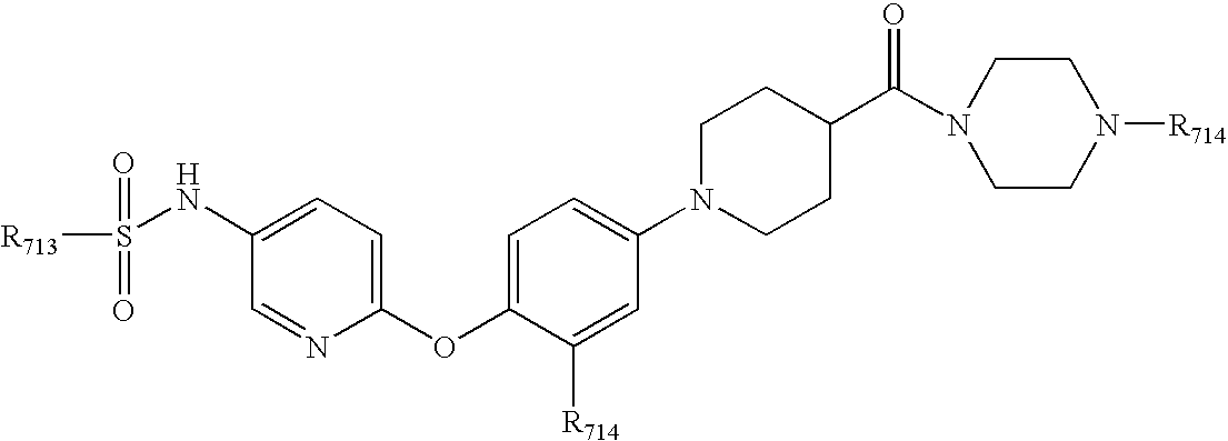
[R713]S(NC1=CC=C(OC2=CC=C(N3CCC(C(N4CCN([R714])CC4)=O)CC3)C=C2[R714])N=C1)(=O)=O
